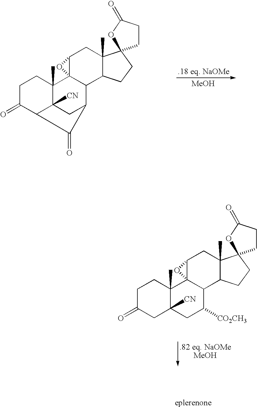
C1C(=O)CC2([CN])C(C)(C1)C13C(C([CO2CH3])C2)C2C(C)(CC1O3)C1(CC2)CCC(=O)O1.[MeOH].C1C(=O)C2C3([CN])C(C)(C1)C14C(C(C3)C2=O)C2C(C)(CC1O4)C1(CC2)CCC(=O)O1
